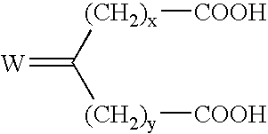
[W]=C([(CH2)x][COOH])[(CH2)y][COOH]
